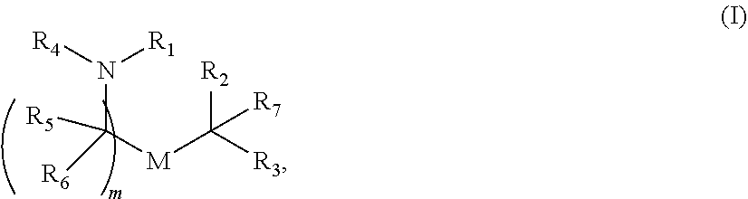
[M](C([R3])([R2])[R7])C(N([R4])[R1])([R5])[R6]
